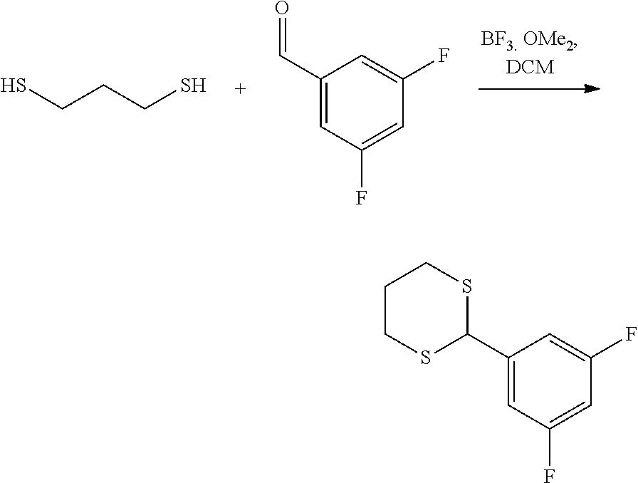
SCCCS.C1(C=O)=CC(F)=CC(F)=C1.C1CSC(C2=CC(F)=CC(F)=C2)SC1
